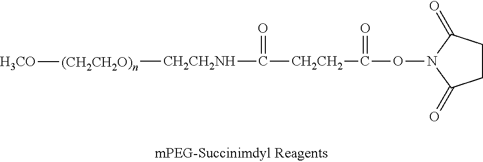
C([CH2CH2]C(=O)ON1C(=O)CCC1=O)(=O)[CH2CH2NH][(CH2CH2O)n][H3CO]
